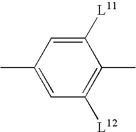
C1(C)=CC([L12])=C(C)C([L11])=C1
